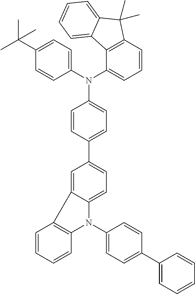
C1=C2C(=CC=C1C1=CC=C(N(C3=CC=C(C(C)(C)C)C=C3)C3=CC=CC4=C3C3=CC=CC=C3C4(C)C)C=C1)N(C1=CC=C(C3=CC=CC=C3)C=C1)C1=C2C=CC=C1
